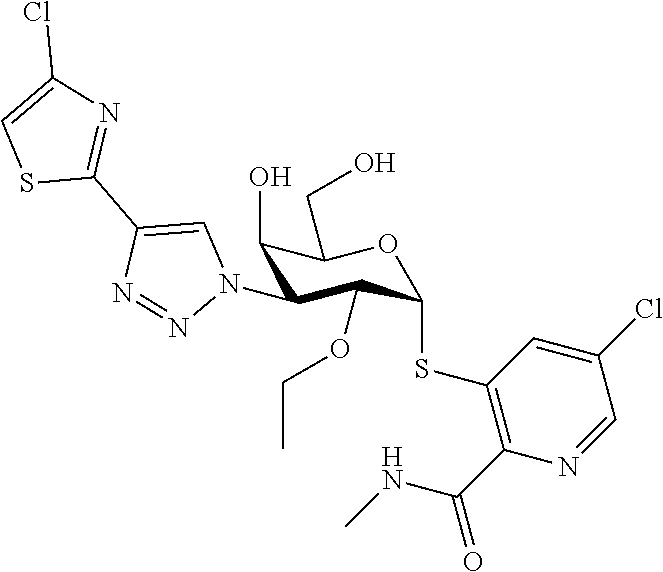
C1(O)C(N2C=C(C3=NC(Cl)=CS3)N=N2)C(OCC)C(SC2=C(C(=O)NC)N=CC(Cl)=C2)OC1CO
